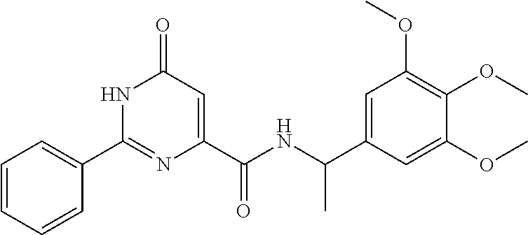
C1=CC=CC(C2=NC(C(=O)NC(C3=CC(OC)=C(OC)C(OC)=C3)C)=CC(=O)N2)=C1
